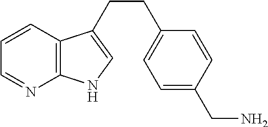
C12=C(C=CC=N1)C(CCC1=CC=C(CN)C=C1)=CN2
